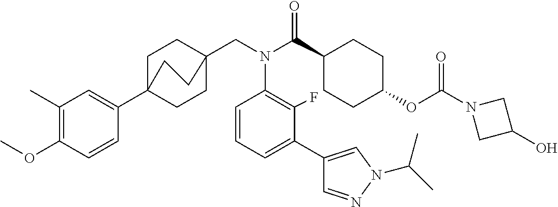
C1(C)=C(OC)C=CC(C23CCC(CN(C(C4CCC(OC(N5CC(O)C5)=O)CC4)=O)C4=C(F)C(C5=CN(C(C)C)N=C5)=CC=C4)(CC2)CC3)=C1
